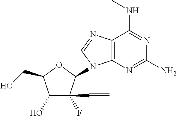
C12=C(N=C(N)N=C1NC)N(C1OC(CO)C(O)C1(C#C)F)C=N2
